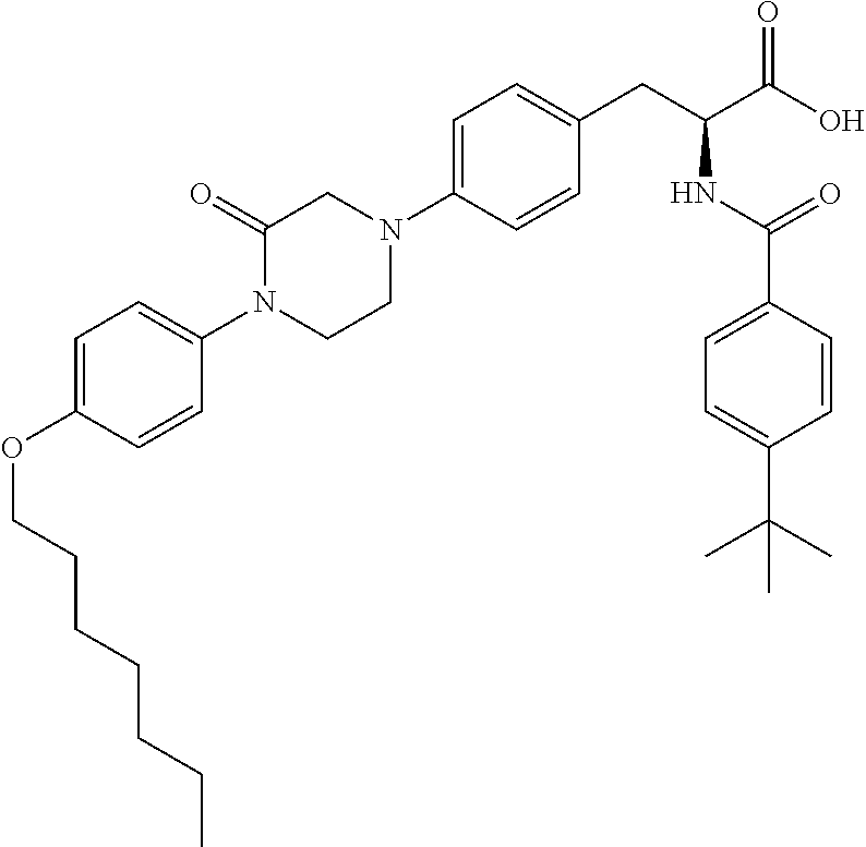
O(C1=CC=C(N2CCN(C3=CC=C(CC(C(O)=O)NC(C4=CC=C(C(C)(C)C)C=C4)=O)C=C3)CC2=O)C=C1)CCCCCCC
